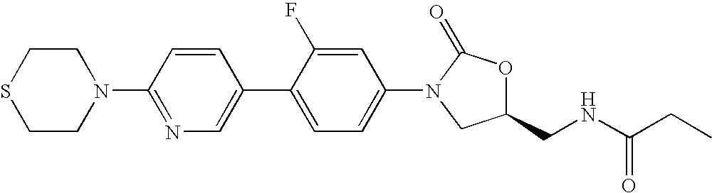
N1(C2=NC=C(C3=CC=C(N4C(=O)OC(CNC(CC)=O)C4)C=C3F)C=C2)CCSCC1
